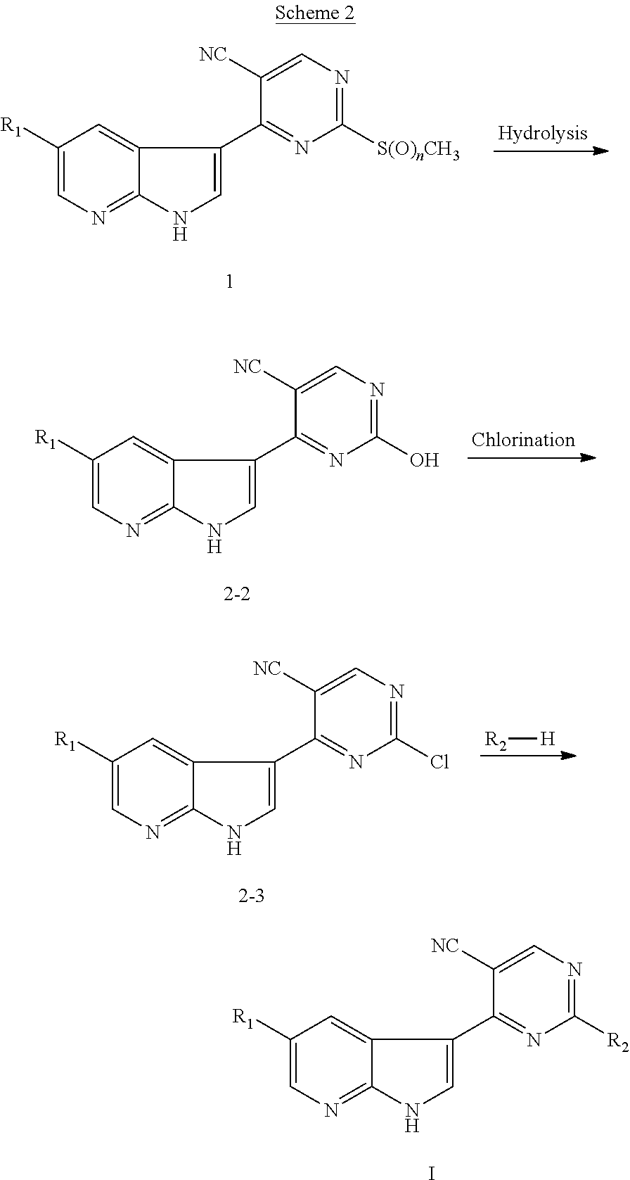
C1([R1])=CN=C2C(=C1)C(C1=NC([R2])=NC=C1[NC])=CN2.I.C1([R1])=CN=C2C(=C1)C(C1=NC([S(O)nCH3])=NC=C1[NC])=CN2.C1([R1])=CN=C2C(=C1)C(C1=NC(O)=NC=C1[NC])=CN2.C1([R1])=CN=C2C(=C1)C(C1=NC(Cl)=NC=C1[NC])=CN2.[R2][H]
